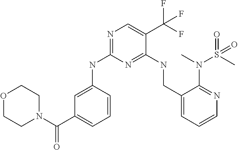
N(C1=NC=C(C(F)(F)F)C(NCC2=CC=CN=C2N(S(=O)(C)=O)C)=N1)C1=CC(C(N2CCOCC2)=O)=CC=C1
